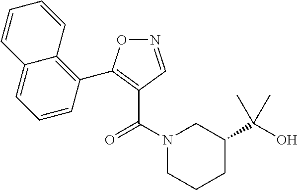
N1=CC(C(N2CCCC(C(O)(C)C)C2)=O)=C(C2=C3C(=CC=C2)C=CC=C3)O1
